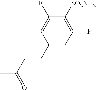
C1(CCC(C)=O)=CC(F)=C([SO2NH2])C(F)=C1
